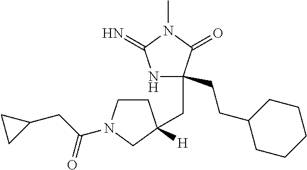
N1C(CCC2CCCCC2)(CC2([H])CCN(C(CC3CC3)=O)C2)C(=O)N(C)C1=N
